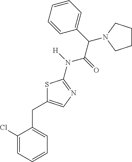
C1(Cl)=CC=CC=C1CC1=CN=C(N(C(C(C2=CC=CC=C2)N2CCCC2)=O)[H])S1
